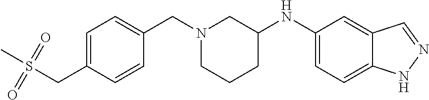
C1=C(CS(C)(=O)=O)C=CC(CN2CCCC(NC3=CC=C4C(=C3)C=NN4)C2)=C1
